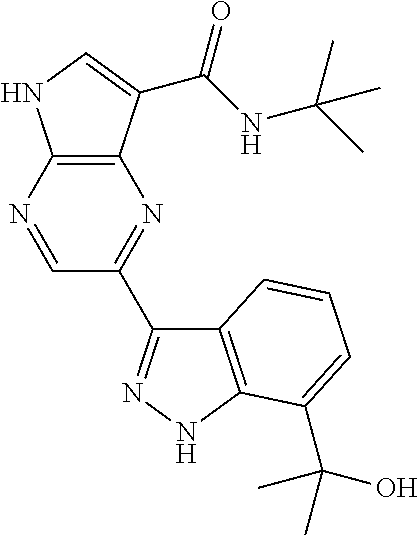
C12=C(C(C(NC(C)(C)C)=O)=CN1)N=C(C1=NNC3=C1C=CC=C3C(C)(O)C)C=N2
